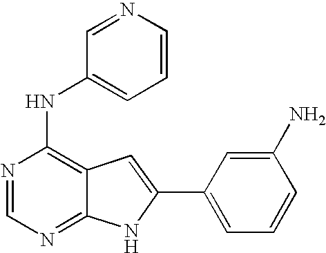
N1=CN=C2C(=C1NC1=CC=CN=C1)C=C(C1=CC=CC(N)=C1)N2
